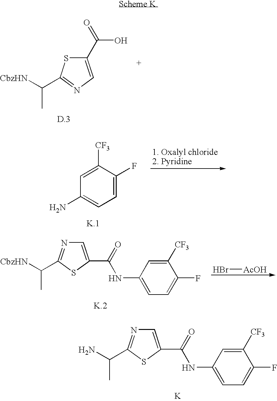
C1(C(=O)O)=CN=C(C([CbzHN])C)S1.C1=C(C(=O)NC2=CC=C(F)C([CF3])=C2)SC(C(N)C)=N1.[K].C1=C(F)C([CF3])=CC(N)=C1.Br[AcOH].C1=C(C(=O)NC2=CC=C(F)C([CF3])=C2)SC(C([CbzHN])C)=N1
